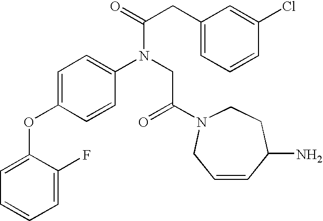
C1=C(OC2=CC=CC=C2F)C=CC(N(CC(=O)N2CCC(N)C=CC2)C(CC2=CC=CC(Cl)=C2)=O)=C1
